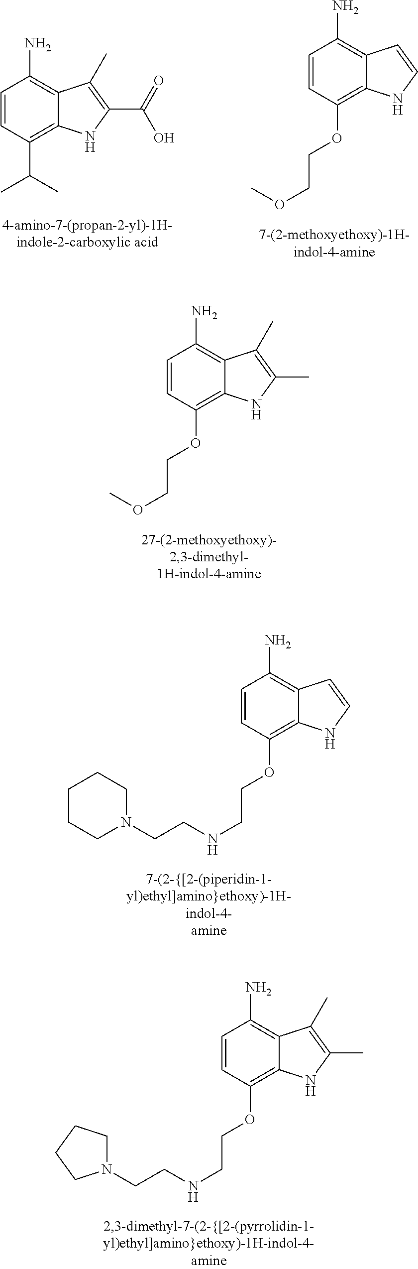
C1=CC(OCCOC)=C2C(=C1N)C(C)=C(C)N2.C1=CC(OCCNCCN2CCCCC2)=C2C(=C1N)C=CN2.C1=CC(OCCNCCN2CCCC2)=C2C(=C1N)C(C)=C(C)N2.C1=CC(C(C)C)=C2C(=C1N)C(C)=C(C(=O)O)N2.C1=CC(OCCOC)=C2C(=C1N)C=CN2
